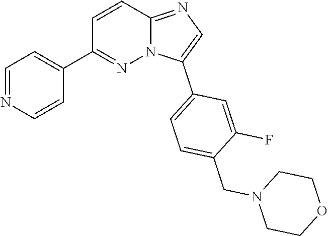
C1=C(C2=CC=C(CN3CCOCC3)C(F)=C2)N2C(=N1)C=CC(C1=CC=NC=C1)=N2
